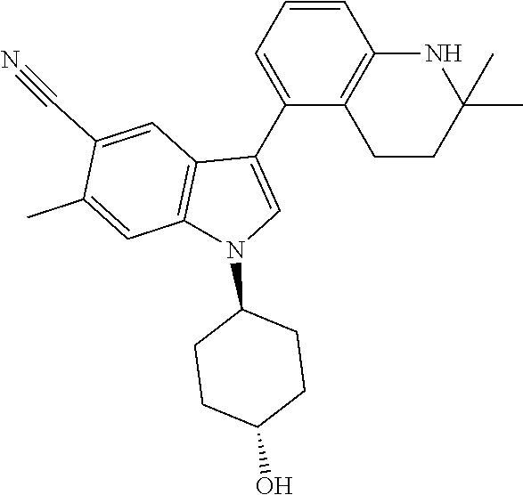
C1=CC=C(C2=CN(C3CCC(O)CC3)C3=C2C=C(C#N)C(C)=C3)C2=C1NC(C)(C)CC2
